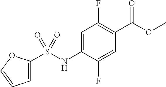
O(C(=O)C1=C(F)C=C(NS(C2=CC=CO2)(=O)=O)C(F)=C1)C
